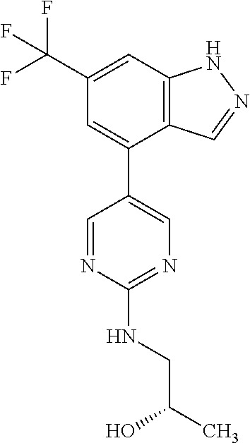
C12=C(C=C(C(F)(F)F)C=C1C1=CN=C(NCC(C)O)N=C1)NN=C2
